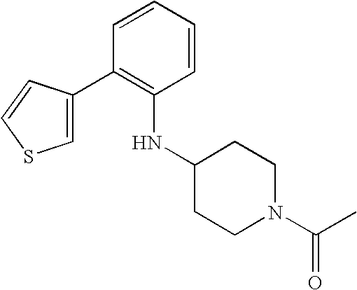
C1=C(C2=C(NC3CCN(C(C)=O)CC3)C=CC=C2)C=CS1
